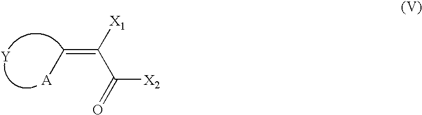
C(=C([X1])C([X2])=O)[A].[Y]
